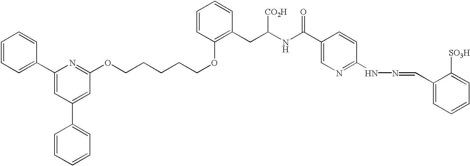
C1=CC=C(C2=CC(C3=CC=CC=C3)=CC(OCCCCCOC3=C(CC([CO2H])NC(C4=CN=C(NN=CC5=CC=CC=C5[SO3H])C=C4)=O)C=CC=C3)=N2)C=C1
